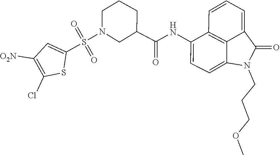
C1(C(NC2=CC=C3C4=C2C=CC=C4C(=O)N3CCCOC)=O)CN(S(=O)(=O)C2=CC([O2N])=C(Cl)S2)CCC1
